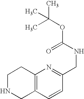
C12=C(C=CC(CNC(=O)OC(C)(C)C)=N1)CNCC2
